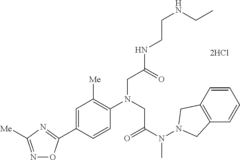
O1N=C([Me])N=C1C1=CC([Me])=C(N(CC(N(N2CC3=C(C2)C=CC=C3)C)=O)CC(NCCNCC)=O)C=C1
